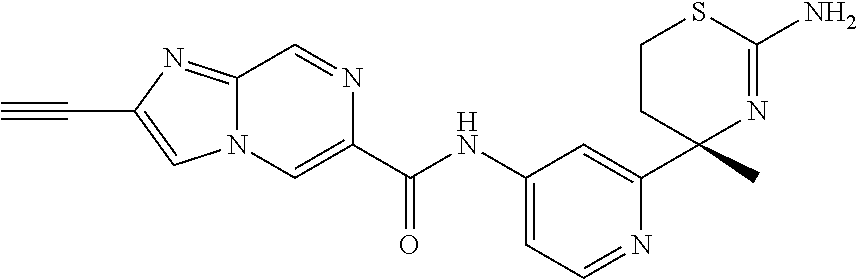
C1(C(NC2=CC=NC(C3(C)N=C(N)SCC3)=C2)=O)=CN2C(=NC(C#C)=C2)C=N1
